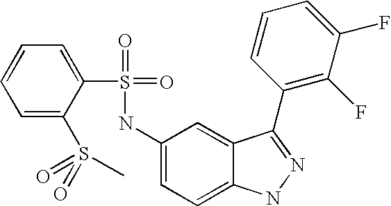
C1=CC=C(S(=O)(=O)C)C(S(=O)(=O)NC2=CC=C3C(=C2)C(C2=C(F)C(F)=CC=C2)=NN3)=C1
